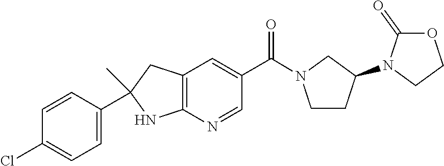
C12=C(N=CC(C(=O)N3CCC(N4CCOC4=O)C3)=C1)NC(C)(C1=CC=C(Cl)C=C1)C2
